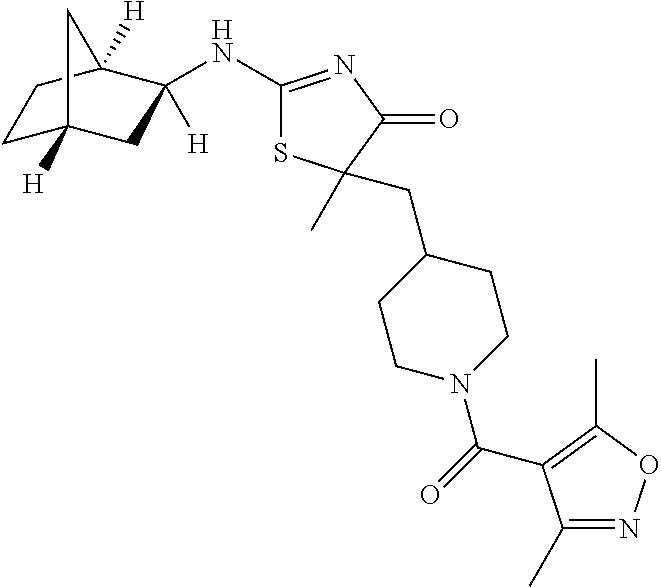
C1(NC2([H])CC3([H])CCC2([H])C3)=NC(=O)C(C)(CC2CCN(C(=O)C3=C(C)ON=C3C)CC2)S1
